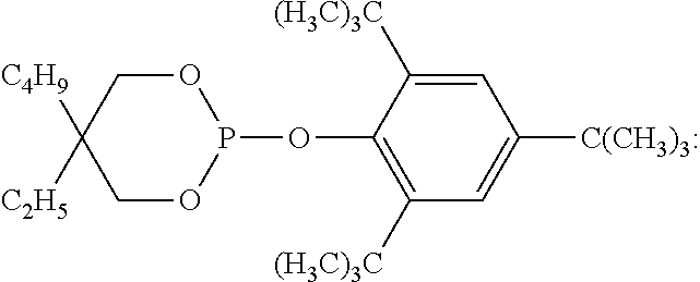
O1CC([C4H9])([C2H5])COP1OC1=C([(H3C)3C])C=C([C(CH3)3:])C=C1[(H3C)3C]
